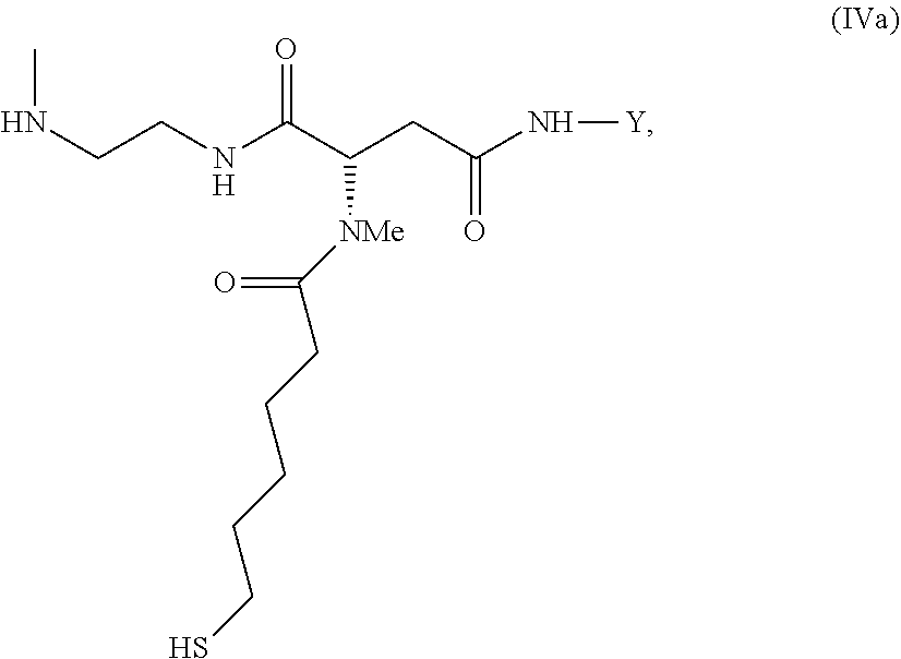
N(CCNC(C(CC(N[Y])=O)[NMe]C(CCCCCS)=O)=O)C
